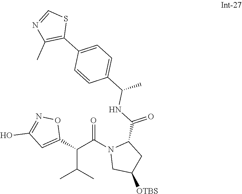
C(C(C)C)(C1=CC(O)=NO1)C(N1CC([OTBS])CC1C(=O)NC(C)C1=CC=C(C2=C(C)N=CS2)C=C1)=O
